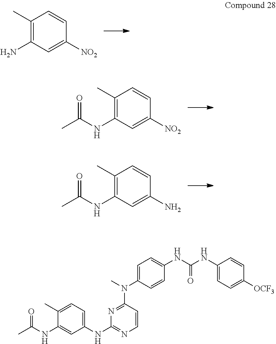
C1(C)=C(N)C=C([NO2])C=C1.C1(C)=C(NC(=O)C)C=C([NO2])C=C1.C1(C)=C(NC(=O)C)C=C(N)C=C1.C1(C)=CC=C(NC2=NC=CC(N(C3=CC=C(NC(=O)NC4=CC=C([OCF3])C=C4)C=C3)C)=N2)C=C1NC(=O)C
